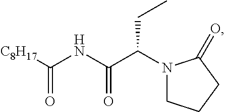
C(NC(C(CC)N1CCCC1=O)=O)([C8H17])=O
